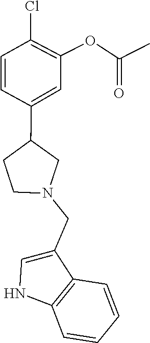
C1(CN2CC(C3=CC(OC(C)=O)=C(Cl)C=C3)CC2)=CNC2=C1C=CC=C2
